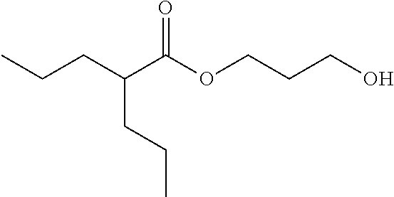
CCCC(C(OCCCO)=O)CCC
